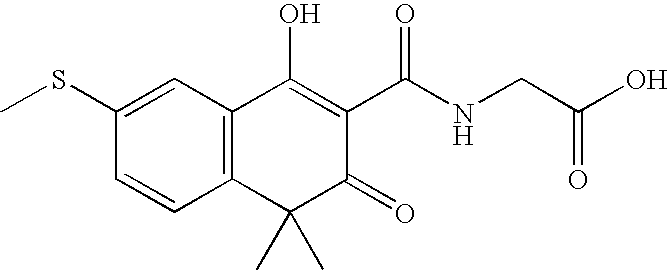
C12=C(C=C(SC)C=C1)C(O)=C(C(NCC(O)=O)=O)C(=O)C2(C)C
